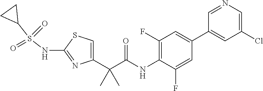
C1=C(C(C(NC2=C(F)C=C(C3=CC(Cl)=CN=C3)C=C2F)=O)(C)C)N=C(NS(C2CC2)(=O)=O)S1
